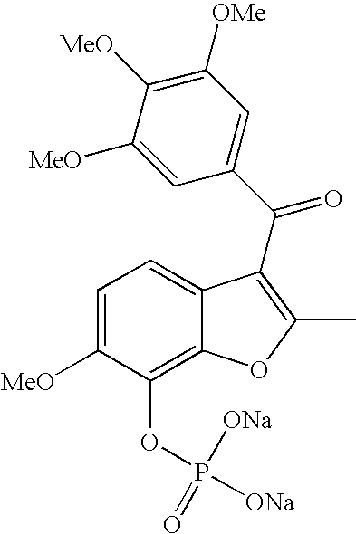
C1=C([MeO])C(OP([ONa])([ONa])=O)=C2C(=C1)C(C(C1=CC([OMe])=C([MeO])C([MeO])=C1)=O)=C(C)O2
